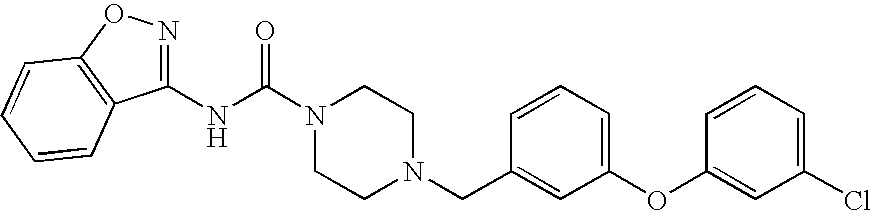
N(C(N1CCN(CC2=CC(OC3=CC(Cl)=CC=C3)=CC=C2)CC1)=O)C1=NOC2=C1C=CC=C2
